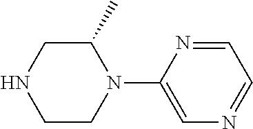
C1C(C)N(C2=CN=CC=N2)CCN1
